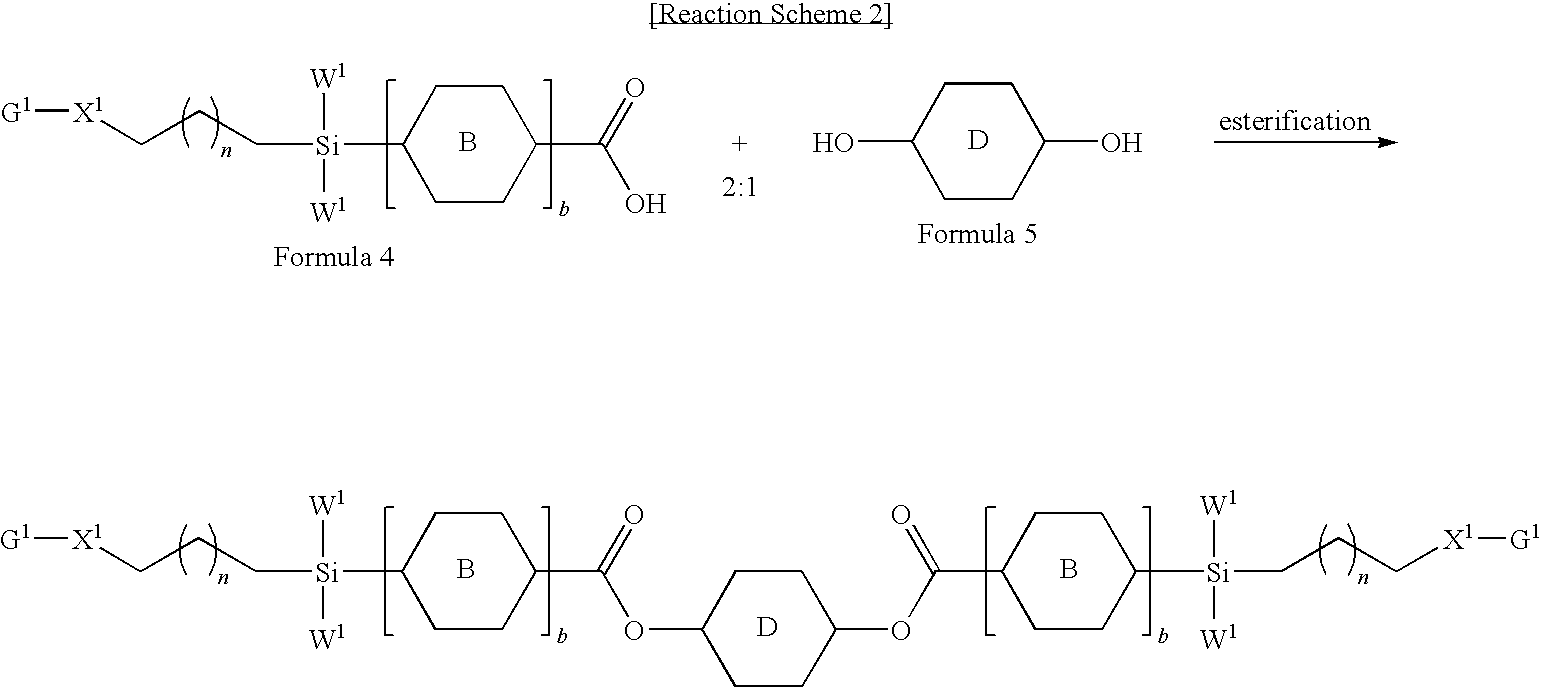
B.C1CC([Si](CCC[X1][G1])([W1])[W1])CCC1C(=O)O.C1CC(O)CCC1O.[D].B.[D].B.C1CC([Si](CCC[X1][G1])([W1])[W1])CCC1C(=O)OC1CCC(OC(C2CCC([Si](CCC[X1][G1])([W1])[W1])CC2)=O)CC1
